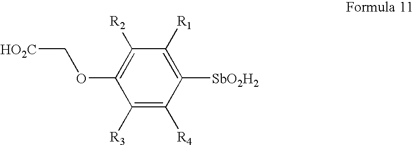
C1([R3])=C([R4])C([SbO2H2])=C([R1])C([R2])=C1OC[HO2C]
